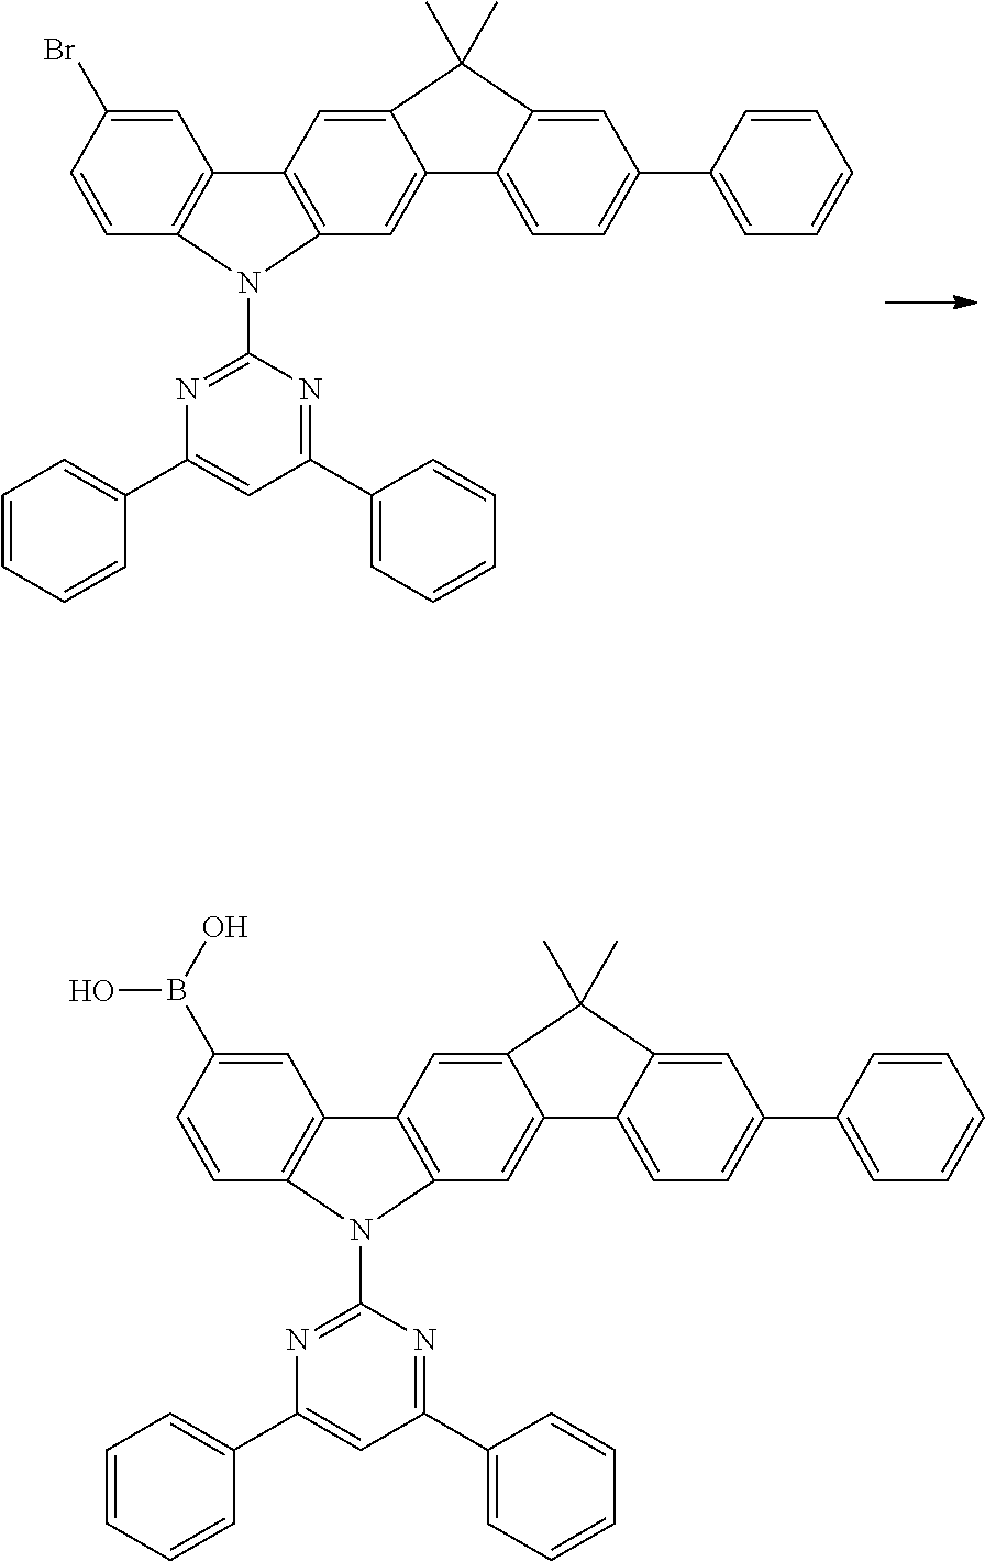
C1=CC(Br)=CC2=C1N(C1=NC(C3=CC=CC=C3)=CC(C3=CC=CC=C3)=N1)C1=C2C=C2C(=C1)C1=CC=C(C3=CC=CC=C3)C=C1C2(C)C.C1=CC(B(O)O)=CC2=C1N(C1=NC(C3=CC=CC=C3)=CC(C3=CC=CC=C3)=N1)C1=C2C=C2C(=C1)C1=CC=C(C3=CC=CC=C3)C=C1C2(C)C
